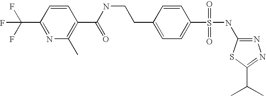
N1=C(NS(C2=CC=C(CCNC(=O)C3=C(C)N=C(C(F)(F)F)C=C3)C=C2)(=O)=O)SC(C(C)C)=N1
